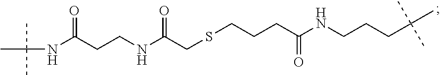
N(C(CCNC(CSCCCC(NCCCC(C)(C)C)=O)=O)=O)C(C)(C)C
